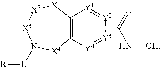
C12=C([Y4]=[Y3][Y2]=[Y1]1)[X4]N([L][R])[X3][X2][X1]2.CC(=O)N[OH]
